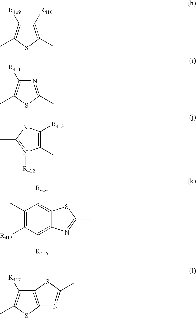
C1([R410])=C(C)SC(C)=C1[R409].C12=C([R416])C([R415])=C(C)C([R414])=C1SC(C)=N2.N1=C(C)SC(C)=C1[R411].C1(C)=C([R413])NC(C)=N1[R412].C12=C(SC(C)=N1)C([R417])=C(C)S2
